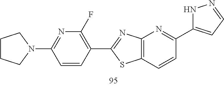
C1CCN(C2=NC(F)=C(C3=NC4=C(C=CC(C5=CC=NN5)=N4)S3)C=C2)C1
